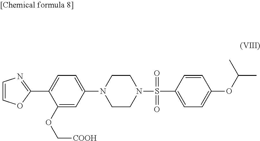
C1CN(S(C2=CC=C(OC(C)C)C=C2)(=O)=O)CCN1C1=CC=C(C2=NC=CO2)C(OC[COOH])=C1
